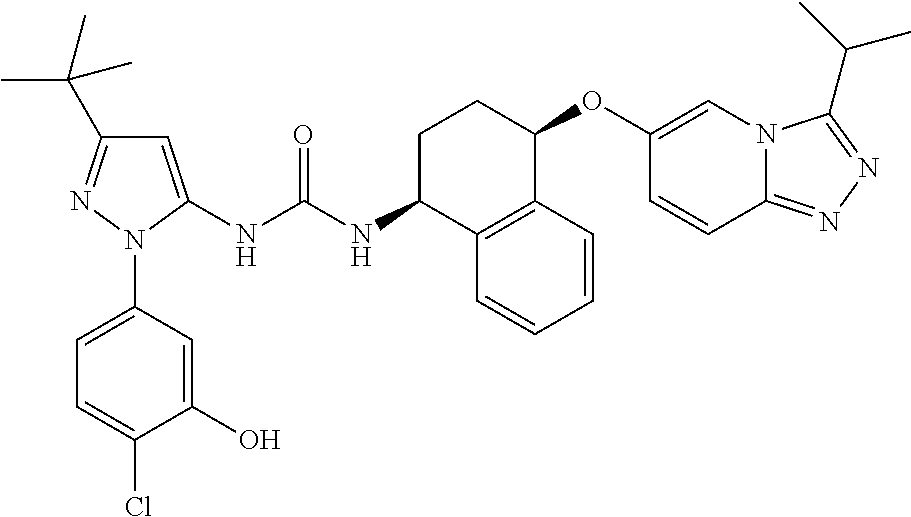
C1=C(NC(NC2C3=C(C(OC4=CN5C(=NN=C5C(C)C)C=C4)CC2)C=CC=C3)=O)N(C2=CC=C(Cl)C(O)=C2)N=C1C(C)(C)C
